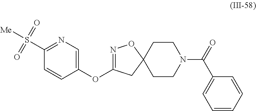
C1CC2(CCN1C(C1=CC=CC=C1)=O)ON=C(OC1=CN=C(S([Me])(=O)=O)C=C1)C2
